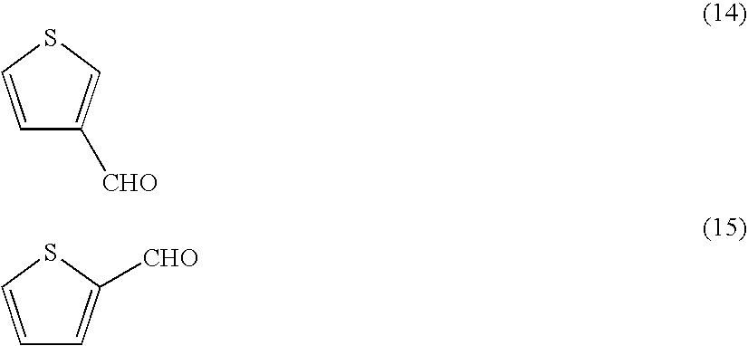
C1=CSC=C1[CHO].C1=CSC([CHO])=C1
